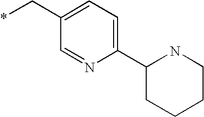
C(C1=CC=C(C2CCCCN2)N=C1)*
